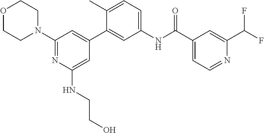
O1CCN(C2=NC(NCCO)=CC(C3=CC(NC(C4=CC=NC(C(F)F)=C4)=O)=CC=C3C)=C2)CC1
